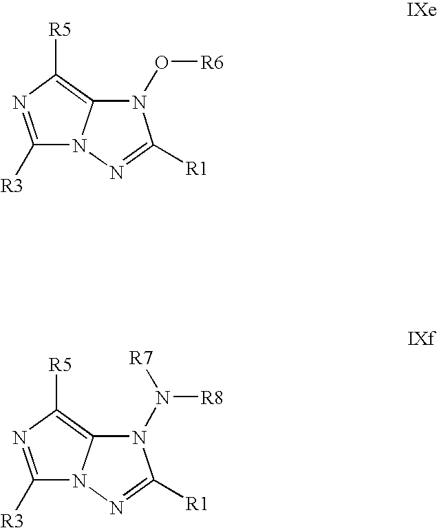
N1(O[R6])C2=C([R5])N=C([R3])N2N=C1[R1].N1(N([R8])[R7])C2=C([R5])N=C([R3])N2N=C1[R1]
